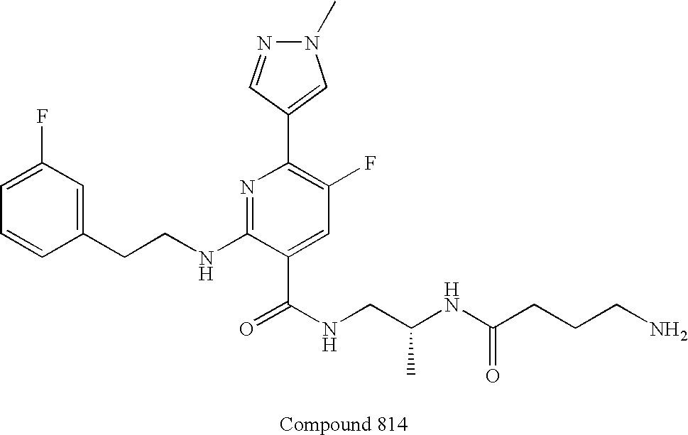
C1=CC(CCNC2=NC(C3=CN(C)N=C3)=C(F)C=C2C(NCC(NC(CCCN)=O)C)=O)=CC(F)=C1
